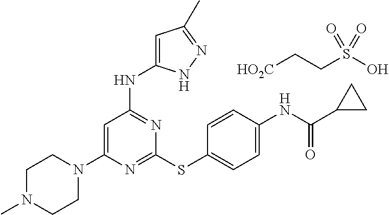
N1=C(SC2=CC=C(NC(C3CC3)=O)C=C2)N=C(NC2=CC(C)=NN2)C=C1N1CCN(C)CC1.[HO2C]CCS(O)(=O)=O
